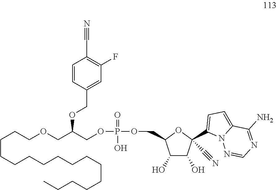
C1(C#N)=C(F)C=C(COC(COP(=O)(O)OCC2C(O)C(O)C(C3=CC=C4N3N=CN=C4N)(C#N)O2)COCCCCCCCCCCCCCCCC)C=C1
